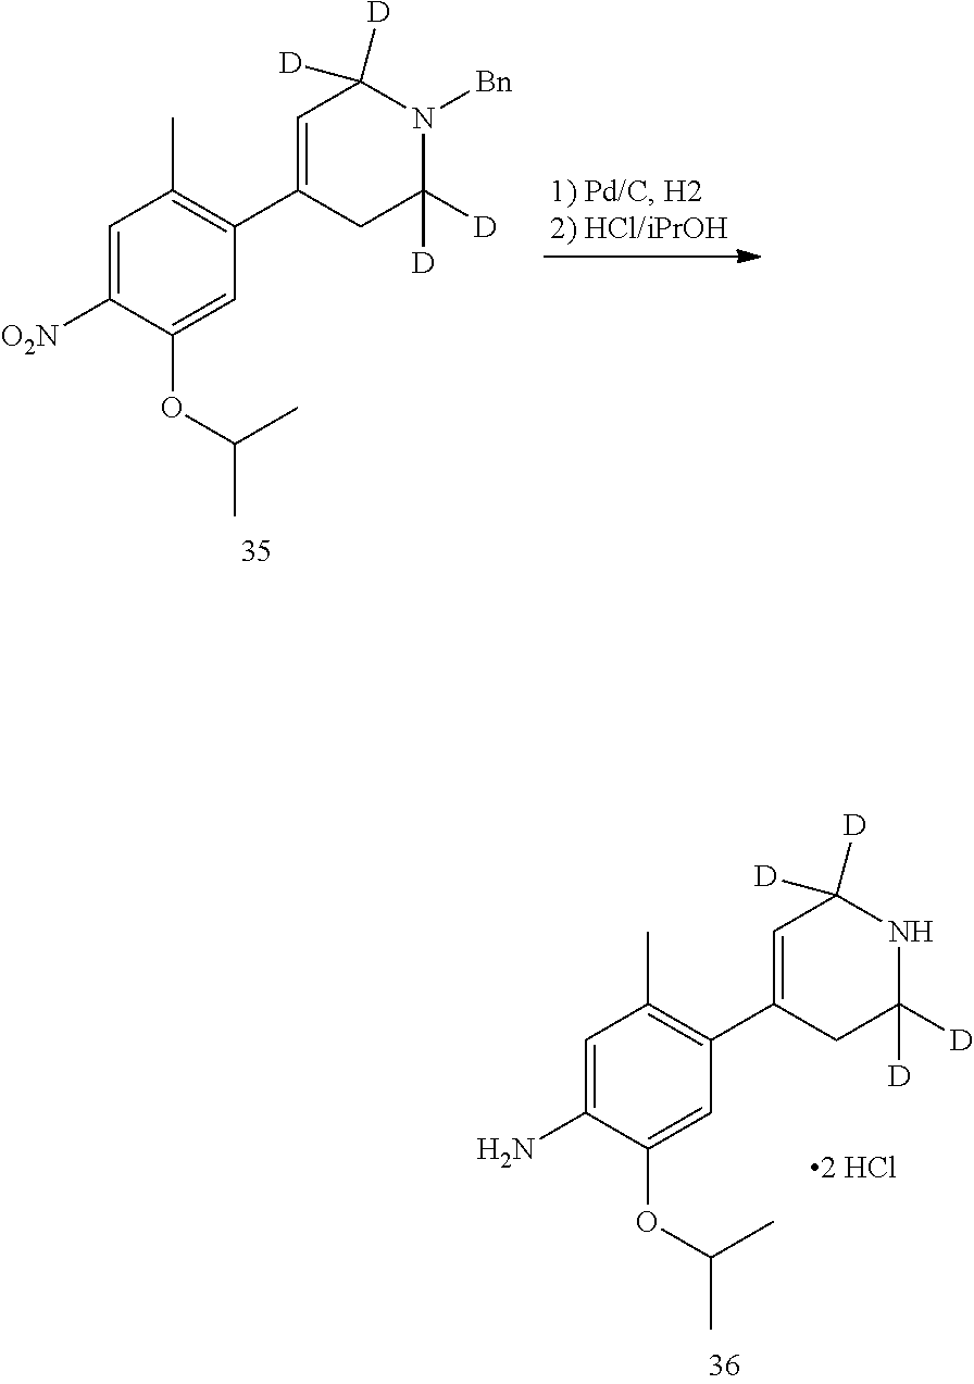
C1=C([O2N])C(OC(C)C)=CC(C2=CC([D])([D])N([Bn])C([D])([D])C2)=C1C.C1=C(N)C(OC(C)C)=CC(C2=CC([D])([D])NC([D])([D])C2)=C1C
